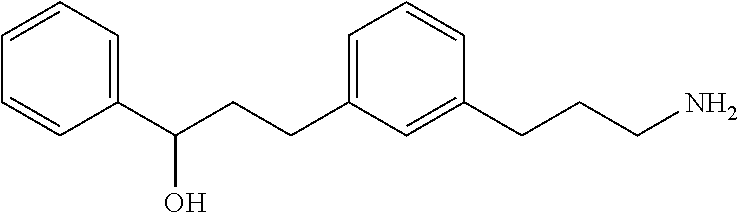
C1=C(CCC(C2=CC=CC=C2)O)C=C(CCCN)C=C1
